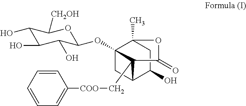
C1(O)C(O)C(O)C(OC23CC4C(O)CC2(C)OC(=O)C34C[COO]C2=CC=CC=C2)OC1[CH2OH]
